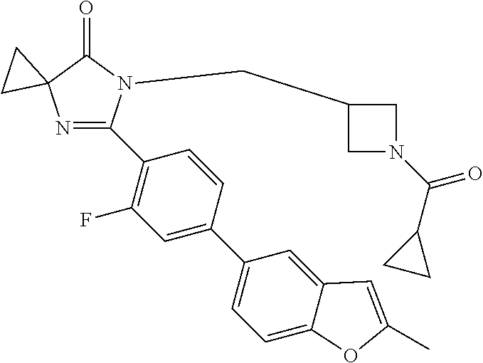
N1=C(C2=C(F)C=C(C3=CC=C4C(=C3)C=C(C)O4)C=C2)N(CC2CN(C(C3CC3)=O)C2)C(=O)C12CC2
